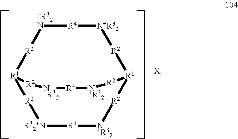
[+R32N]1[R4][N+R32][R2][R1]2[R2][N+R32][R4][R32+N][R2][R1]([R2]1)[R2][N+R32][R4][N+R32][R2]2.[X]
